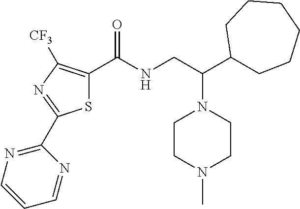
S1C(C(NCC(N2CCN(C)CC2)C2CCCCCC2)=O)=C([CF3])N=C1C1=NC=CC=N1
